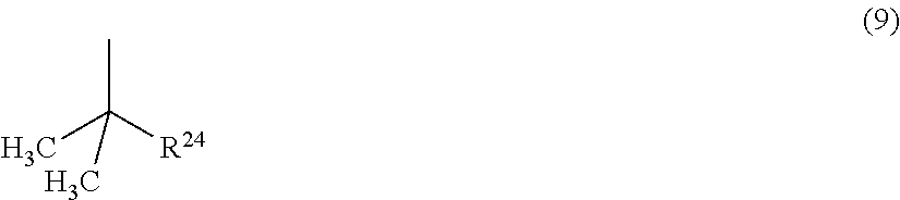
CC([R24])(C)C
